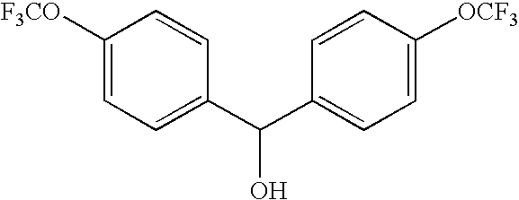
C1(C(C2=CC=C([OCF3])C=C2)O)=CC=C([F3CO])C=C1
